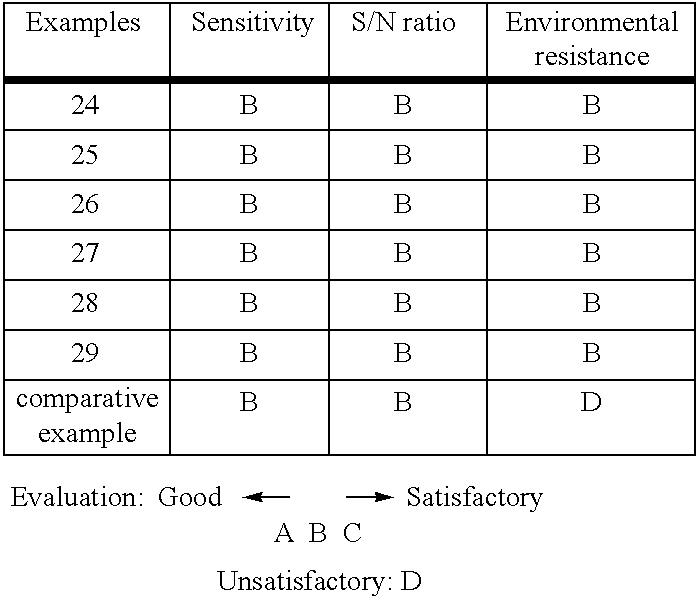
C1C2C34C1C1C35C36C1CC3C1C63C56C45C2C2C54C65C36C1C1C63C56C45C2C2C54C65C36C1C1C63C56C45C2C2C54C65C36C1CC6C5C4C2.B.B.B.B.B.B.B.B.B.B.B.B.B.B.B.B.B.B.B.B.[D]
